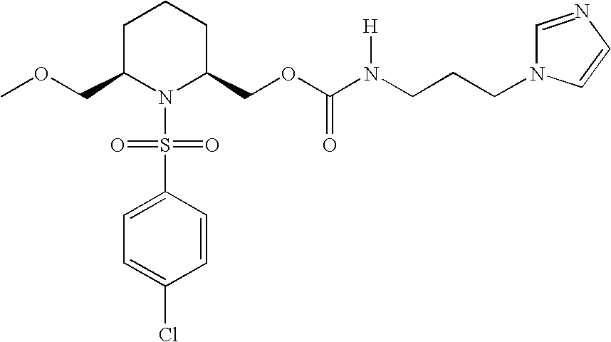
C1C(COC)N(S(C2=CC=C(Cl)C=C2)(=O)=O)C(COC(N([H])CCCN2C=NC=C2)=O)CC1
